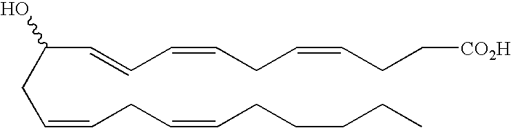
C(CC=CCC=CCCCCC)(C=CC=CCC=CCC[CO2H])O
